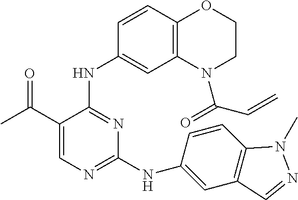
C1(C(C)=O)=CN=C(NC2=CC3=C(C=C2)N(C)N=C3)N=C1NC1=CC2=C(C=C1)OCCN2C(=O)C=C
